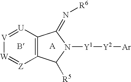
[V]1=[U]C2=C([Z]=[W]1)C([R5])N([Y1][Y2][Ar])C2=N[R6]
